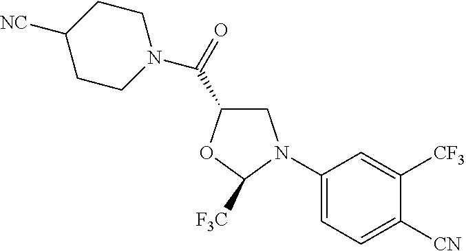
C1(N2CC(C(=O)N3CCC([NC])CC3)OC2[F3C])=CC=C([CN])C([CF3])=C1
